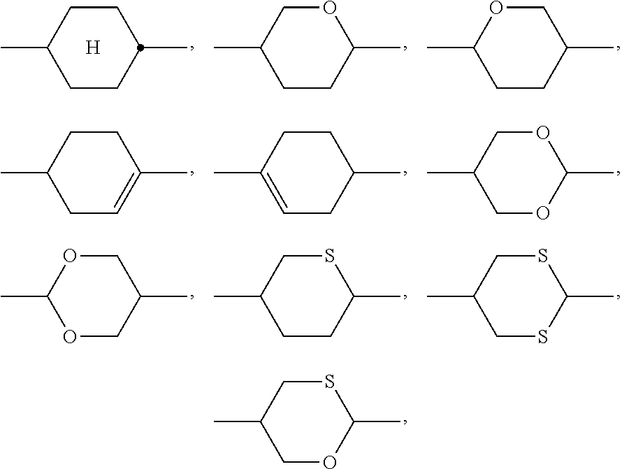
C1(C)COC(C)SC1.C1(C)CCC(C)CC1.[H].C1(C)CCC(C)OC1.C1(C)CCC(C)CO1.C1(C)CC=C(C)CC1.C1(C)=CCC(C)CC1.C1(C)COC(C)OC1.C1(C)OCC(C)CO1.C1(C)CCC(C)SC1.C1(C)CSC(C)SC1
